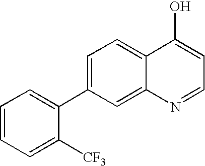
C1=CC=C([CF3])C(C2=CC=C3C(=C2)N=CC=C3O)=C1
